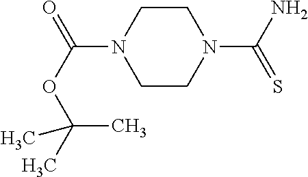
C1CN(C(=O)OC(C)(C)C)CCN1C(=S)N
